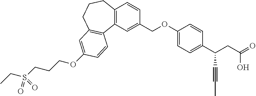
C1(COC2=CC=C(C(CC(=O)O)C#CC)C=C2)=CC2=C(C=C1)CCCC1=C2C=CC(OCCCS(CC)(=O)=O)=C1
